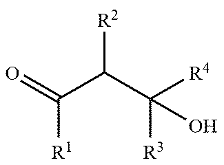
C(C(C([R4])([R3])O)[R2])(=O)[R1]
